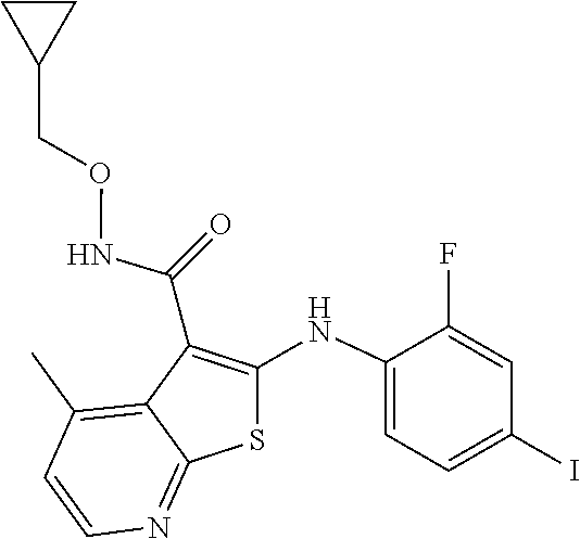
C1(F)=CC(I)=CC=C1NC1=C(C(NOCC2CC2)=O)C2=C(C)C=CN=C2S1
